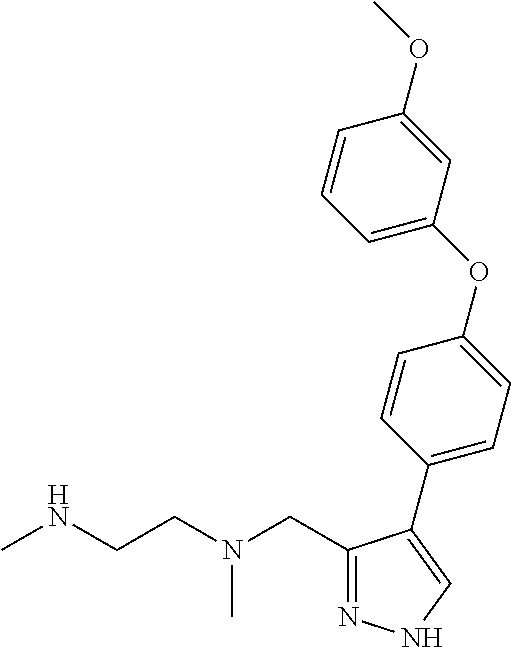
N1=C(CN(CCNC)C)C(C2=CC=C(OC3=CC=CC(OC)=C3)C=C2)=CN1
